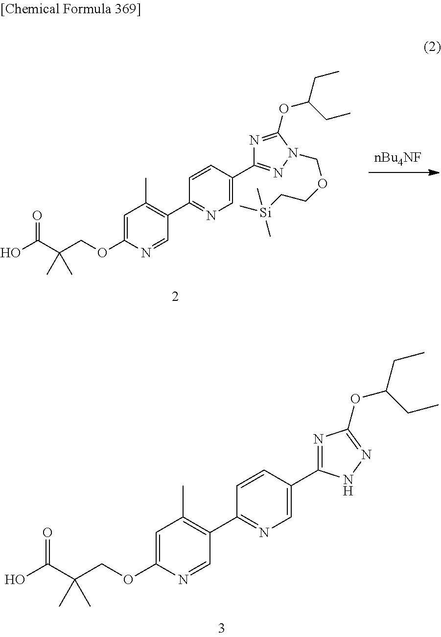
C1=C(OCC(C(O)=O)(C)C)N=CC(C2=NC=C(C3=NC(OC(CC)CC)=NN3)C=C2)=C1C.[nBu4NF].C1=C(OCC(C(O)=O)(C)C)N=CC(C2=NC=C(C3=NN(COCC[Si](C)(C)C)C(OC(CC)CC)=N3)C=C2)=C1C
